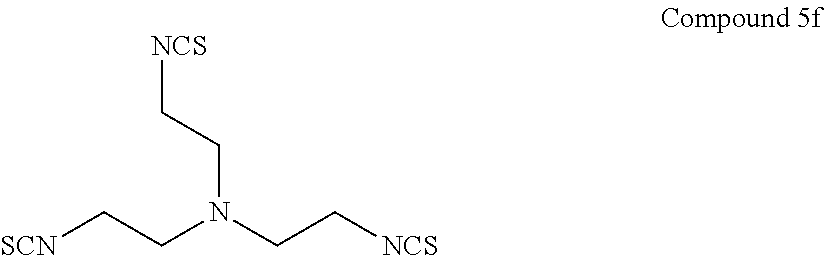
[SCN]CCN(CC[NCS])CC[NCS]
